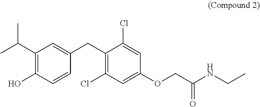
C1(O)=C(C(C)C)C=C(CC2=C(Cl)C=C(OCC(NCC)=O)C=C2Cl)C=C1
